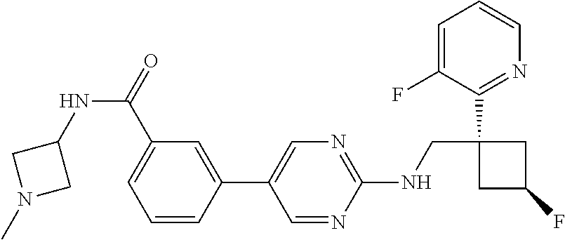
C1(C2=CN=C(NCC3(C4=NC=CC=C4F)CC(F)C3)N=C2)=CC(C(=O)NC2CN(C)C2)=CC=C1
